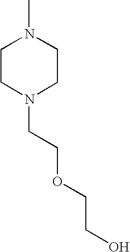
C1CN(CCOCCO)CCN1C
